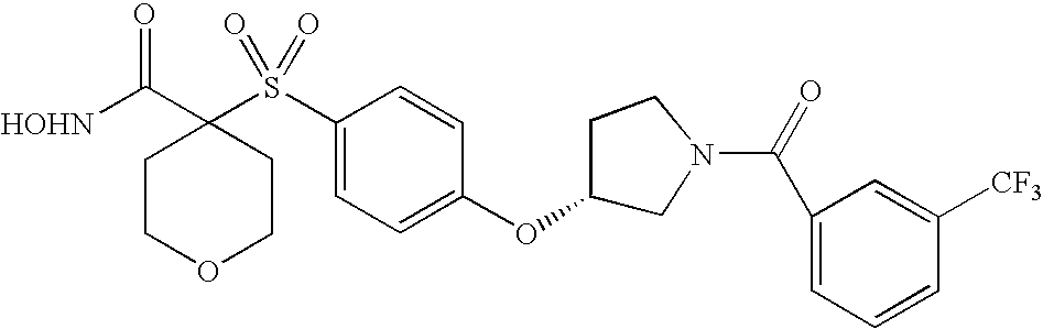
[HOHN]C(C1(S(C2=CC=C(OC3CN(C(=O)C4=CC=CC([CF3])=C4)CC3)C=C2)(=O)=O)CCOCC1)=O
